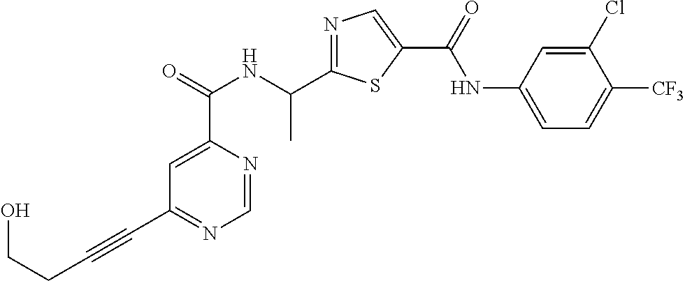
C1=NC(C(=O)NC(C2=NC=C(C(=O)NC3=CC=C([CF3])C(Cl)=C3)S2)C)=CC(C#CCCO)=N1
